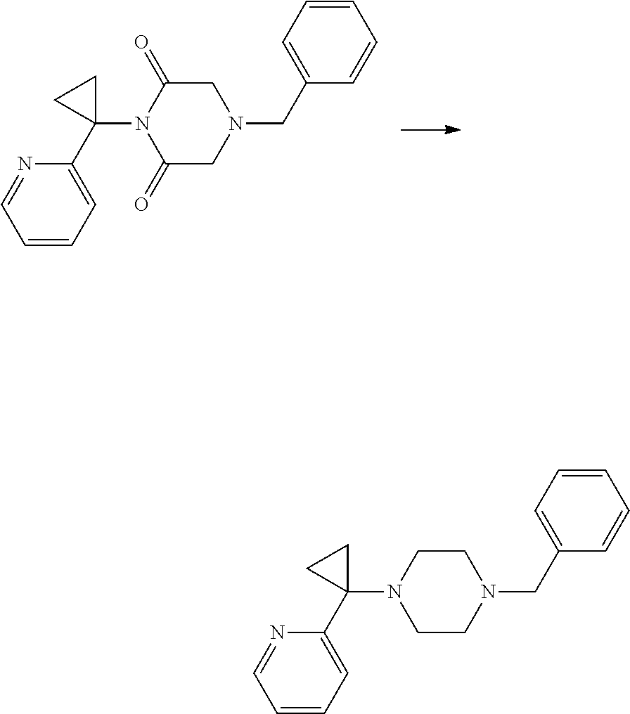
C1=CC=C(C2(N3C(=O)CN(CC4=CC=CC=C4)CC3=O)CC2)N=C1.C1=CC=C(C2(N3CCN(CC4=CC=CC=C4)CC3)CC2)N=C1
